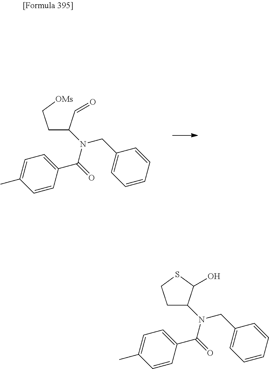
C(C(C=O)N(C(=O)C1=CC=C(C)C=C1)CC1=CC=CC=C1)C[OMs].C1C(N(C(=O)C2=CC=C(C)C=C2)CC2=CC=CC=C2)C(O)SC1
